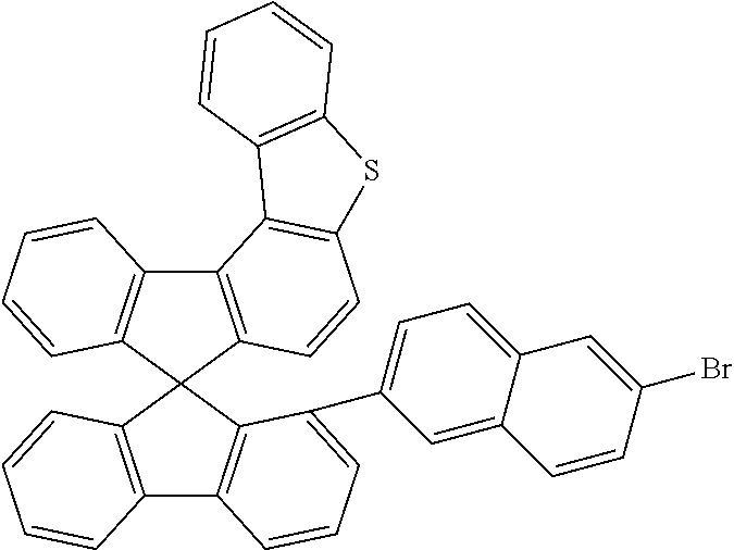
C12=C(C3(C4=C1C=CC=C4C1=CC=C4C(=C1)C=CC(Br)=C4)C1=C(C4=C3C=CC=C4)C3=C(C=C1)SC1=C3C=CC=C1)C=CC=C2
